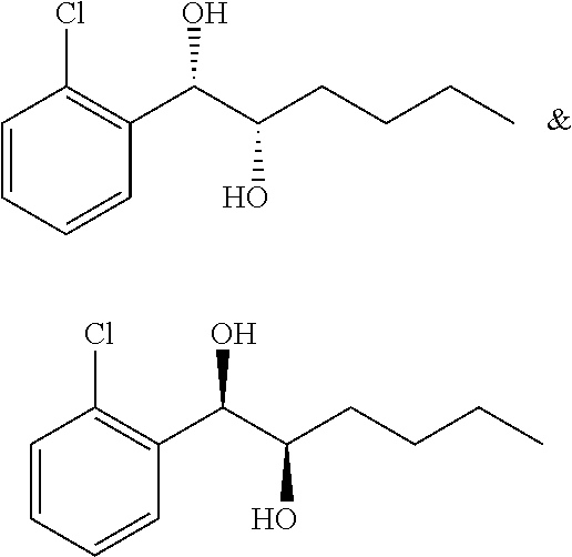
C1=CC=CC(C(C(CCCC)O)O)=C1Cl.C1=CC=CC(C(C(CCCC)O)O)=C1Cl
